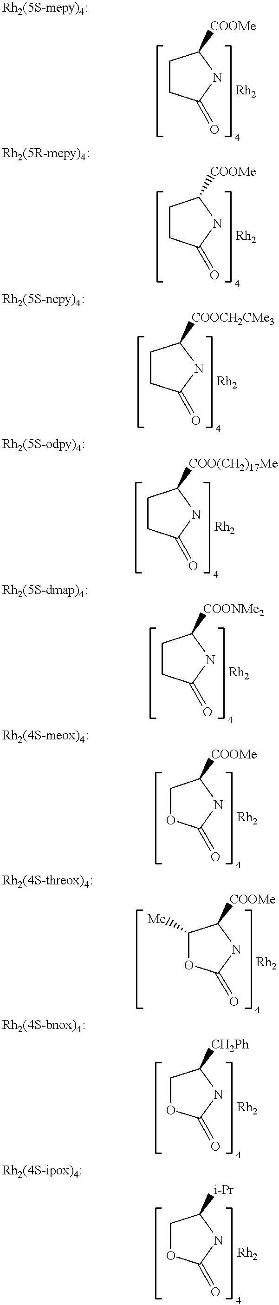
C1CC(=O)NC1[COOMe].C1CC(=O)NC1[COOMe].C1CC(=O)NC1[COOCH2CMe3].C1CC(=O)NC1[COO(CH2)17Me].C1CC(=O)NC1[COONMe2].C1OC(=O)NC1[COOMe].C1([Me])OC(=O)NC1[COOMe].C1OC(=O)NC1[CH2Ph].C1OC(=O)NC1[i-Pr]
